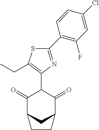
C1(=O)C2CC(C(=O)C1C1=C(CC)SC(C3=C(F)C=C(Cl)C=C3)=N1)CC2
